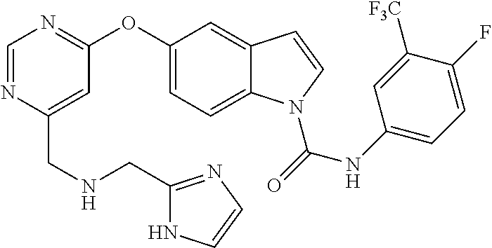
C(C1=CC(OC2=CC=C3C(=C2)C=CN3C(NC2=CC=C(F)C([F3C])=C2)=O)=NC=N1)NCC1=NC=CN1
